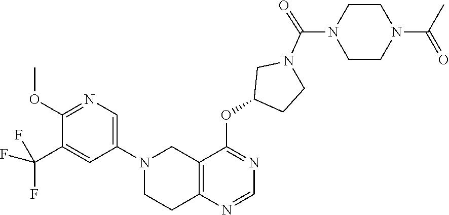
N1(C2=CN=C(OC)C(C(F)(F)F)=C2)CCC2=C(C1)C(OC1CCN(C(N3CCN(C(C)=O)CC3)=O)C1)=NC=N2
